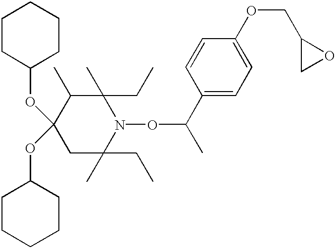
C1C(CC)(C)N(OC(C2=CC=C(OCC3CO3)C=C2)C)C(CC)(C)C(C)C1(OC1CCCCC1)OC1CCCCC1
